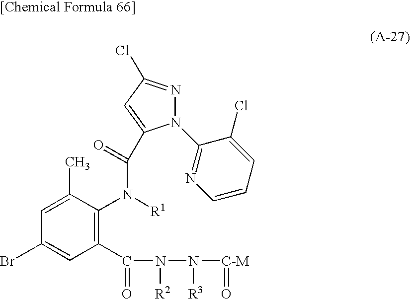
C1=C(C)C(N([R1])C(=O)C2=CC(Cl)=NN2C2=NC=CC=C2Cl)=C(C(N(N([C-M]=O)[R3])[R2])=O)C=C1Br
